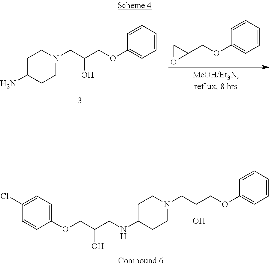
C1=CC=CC(OCC(CN2CCC(N)CC2)O)=C1.C1=CC=CC(OCC2CO2)=C1.C1=CC=CC(OCC(CN2CCC(NCC(COC3=CC=C(Cl)C=C3)O)CC2)O)=C1
